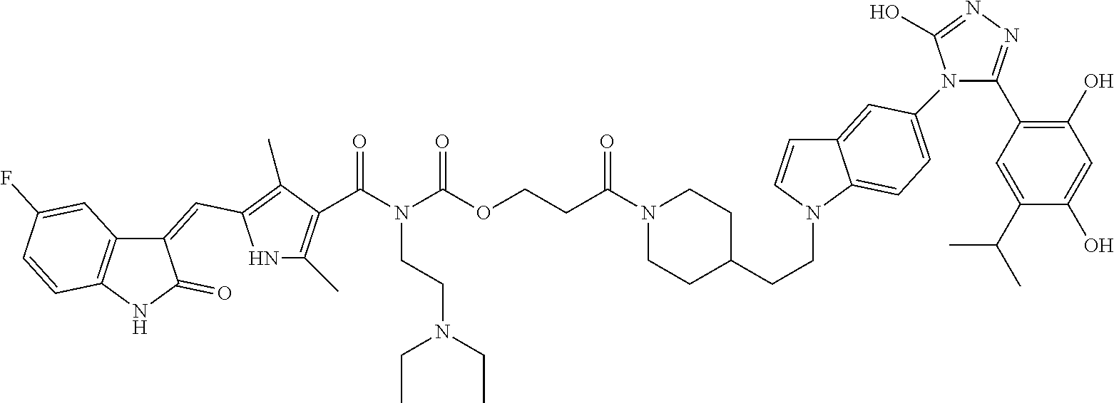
C(N(C(OCCC(N1CCC(CCN2C=CC3=CC(N4C(C5=C(O)C=C(O)C(C(C)C)=C5)=NN=C4O)=CC=C32)CC1)=O)=O)CCN(CC)CC)(=O)C1=C(C)NC(C=C2C(=O)NC3=C2C=C(F)C=C3)=C1C
